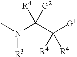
N(C([R4])([G2])C([R4])([R4])[G1])(C)[R3]
